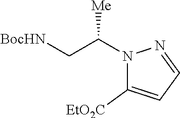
N1(C(C[BocHN])[Me])C([EtO2C])=CC=N1
